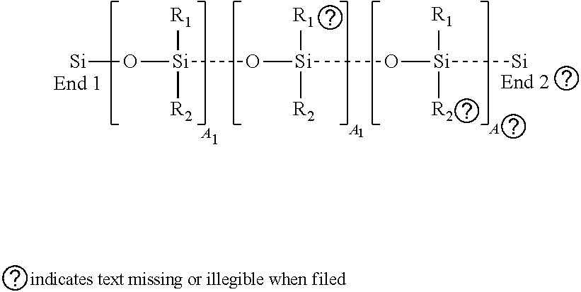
[Si]O[Si](O[Si](O[Si]([R2])([R1])[Si])([R2])[R1])([R2])[R1].[A].[A].[A]
